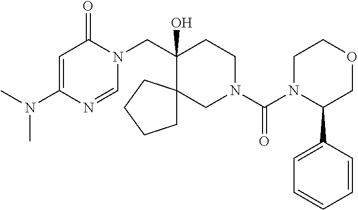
C1(N(C)C)=CC(=O)N(CC2(O)C3(CN(C(=O)N4C(C5=CC=CC=C5)COCC4)CC2)CCCC3)C=N1
